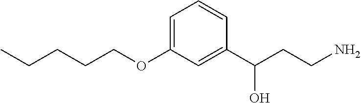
C(COC1=CC=CC(C(CCN)O)=C1)CCC
